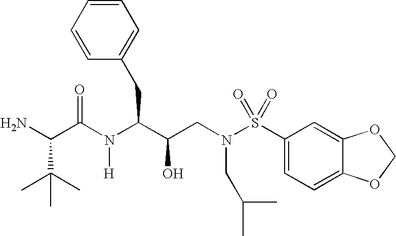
C(C(N(C(C(CN(S(C1=CC=C2C(=C1)OCO2)(=O)=O)CC(C)C)O)CC1=CC=CC=C1)[H])=O)(C(C)(C)C)N
